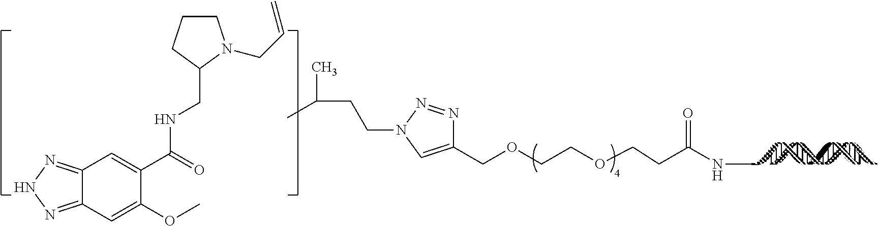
C1(COCCOCCC(NC)=O)=CN(CCC(C)C)N=N1.C1CCC(CNC(=O)C2=CC3=NNN=C3C=C2OC)N1CC=C
